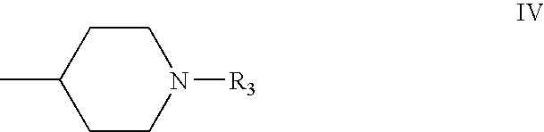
C1CN([R3])CCC1C
